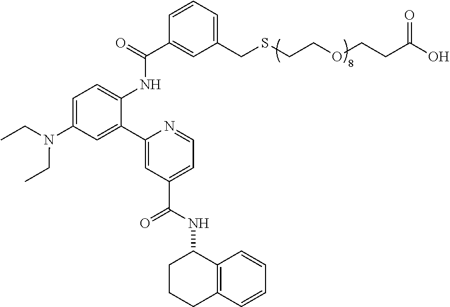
C1=CC=C(CSCCOCCC(O)=O)C=C1C(=O)NC1=CC=C(N(CC)CC)C=C1C1=CC(C(NC2CCCC3=C2C=CC=C3)=O)=CC=N1
